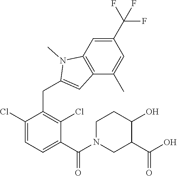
C1(Cl)=CC=C(C(=O)N2CC(C(O)=O)C(O)CC2)C(Cl)=C1CC1=CC2=C(N1C)C=C(C(F)(F)F)C=C2C
